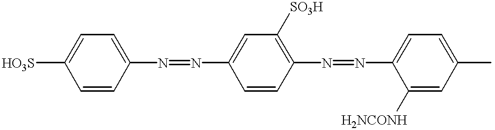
C1=CC(N=NC2=CC([SO3H])=C(N=NC3=CC=C(C)C=C3[H2NCONH])C=C2)=CC=C1[HO3S]
